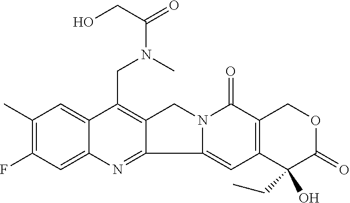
C1(C)=C(F)C=C2C(=C1)C(CN(C(CO)=O)C)=C1C(=N2)C2=CC3=C(C(=O)N2C1)COC(=O)C3(CC)O
